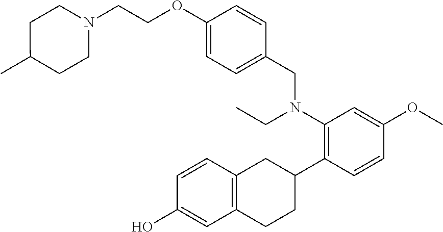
C1CN(CCOC2=CC=C(CN(C3=C(C4CC5=C(CC4)C=C(O)C=C5)C=CC(OC)=C3)CC)C=C2)CCC1C
